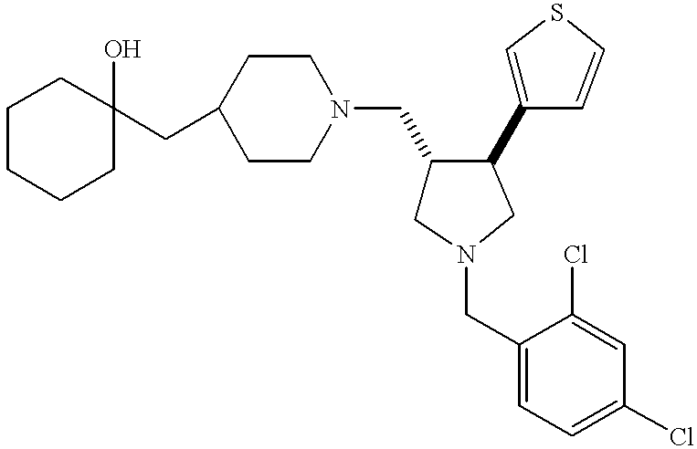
C1(CC2(O)CCCCC2)CCN(CC2CN(CC3=CC=C(Cl)C=C3Cl)CC2C2=CSC=C2)CC1
